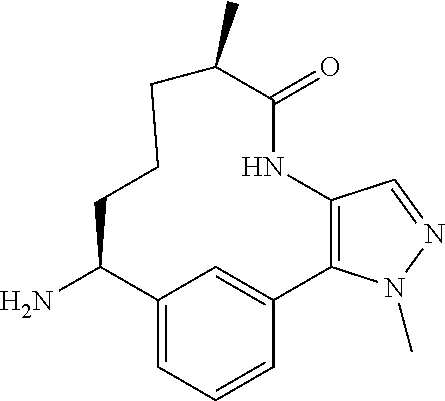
C12=C(N(C)N=C1)C1=CC(=CC=C1)C(N)CCCC(C)C(=O)N2
